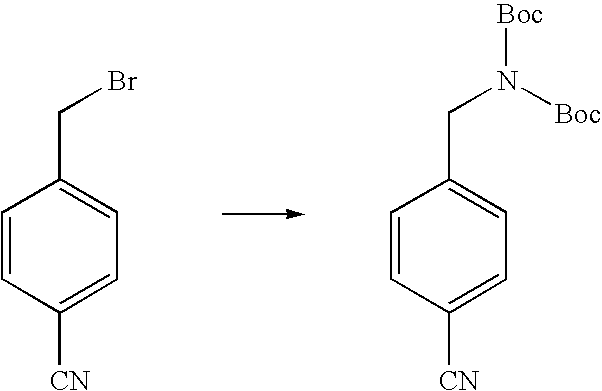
C1=CC([CN])=CC=C1CN([Boc])[Boc].C1=CC([CN])=CC=C1CBr
